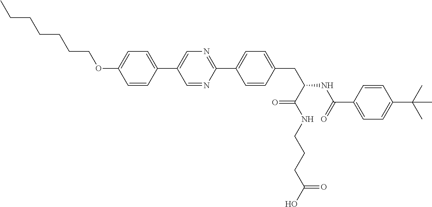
CCCCCCCOC1=CC=C(C2=CN=C(C3=CC=C(CC(C(=O)NCCCC(O)=O)NC(C4=CC=C(C(C)(C)C)C=C4)=O)C=C3)N=C2)C=C1
